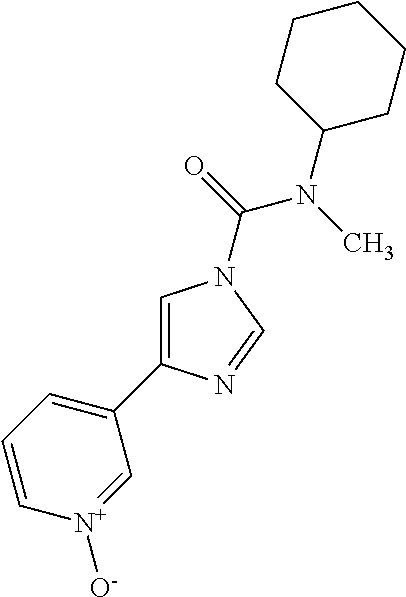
C1=C(C2=CC=C[N+]([O-])=C2)N=CN1C(N(C1CCCCC1)C)=O
